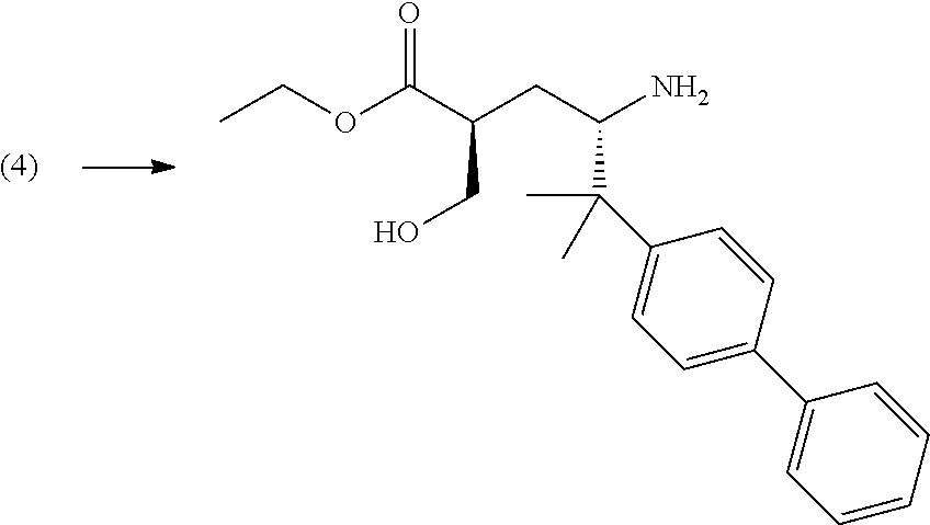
C(CO)(C(OCC)=O)CC(N)C(C)(C)C1=CC=C(C2=CC=CC=C2)C=C1
